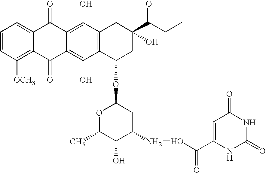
C1=CC([OCH3])=C2C(=C1)C(=O)C1=C(O)C3=C(C(O)=C1C2=O)C(OC1OC(C)C(O)C(NOC(C2=CC(=O)NC(=O)N2)=O)C1)CC(O)(C(CC)=O)C3
